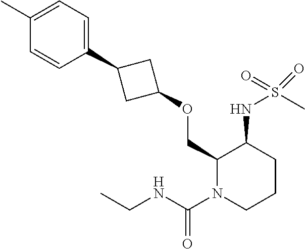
C1(COC2CC(C3=CC=C(C)C=C3)C2)N(C(NCC)=O)CCCC1NS(C)(=O)=O
